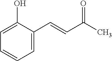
C1=C(C=CC(C)=O)C(O)=CC=C1
